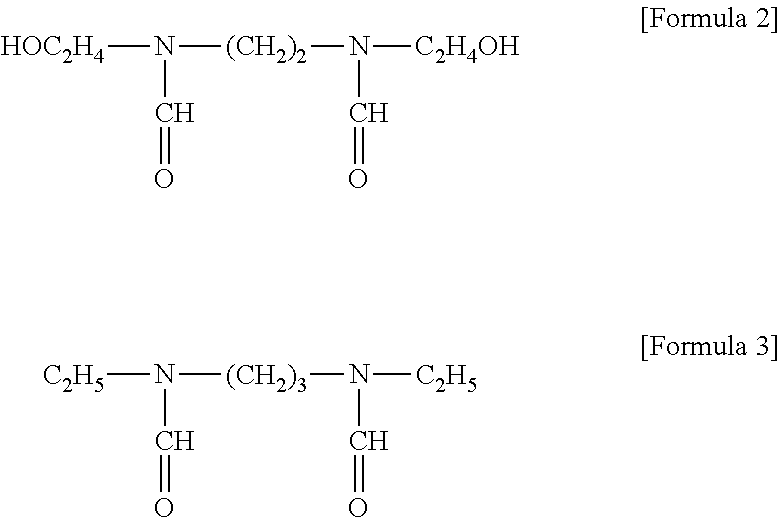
[HOC2H4]N([(CH2)2]N([C2H4OH])C=O)C=O.N([(CH2)3]N([C2H5])C=O)([C2H5])C=O
